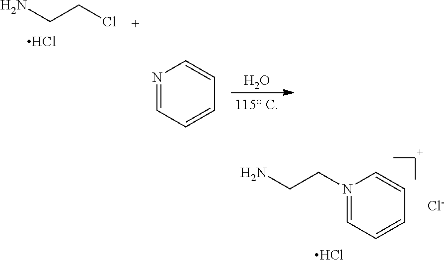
NCCCl.Cl.N1=CC=CC=C1.O.N1(CCN)=CC=CC=C1.[Cl-].Cl
